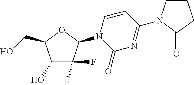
C1(O)C(F)(F)C(N2C(=O)N=C(N3CCCC3=O)C=C2)OC1CO
